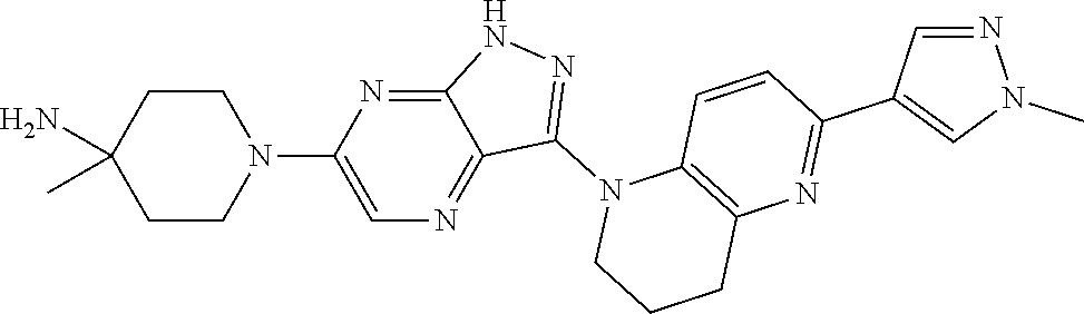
N1(C2=NNC3=NC(N4CCC(C)(N)CC4)=CN=C23)C2=C(CCC1)N=C(C1=CN(C)N=C1)C=C2
